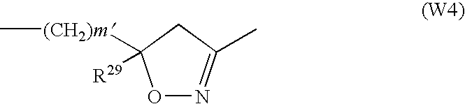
C[(CH2)m]C1([R29])ON=C(C)C1
